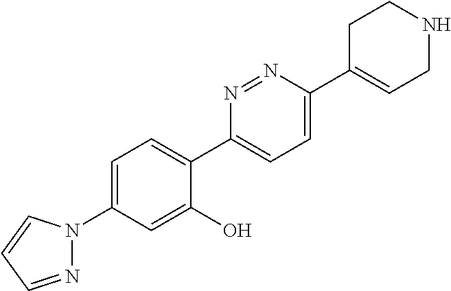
C1=C(N2N=CC=C2)C=C(O)C(C2=CC=C(C3=CCNCC3)N=N2)=C1
